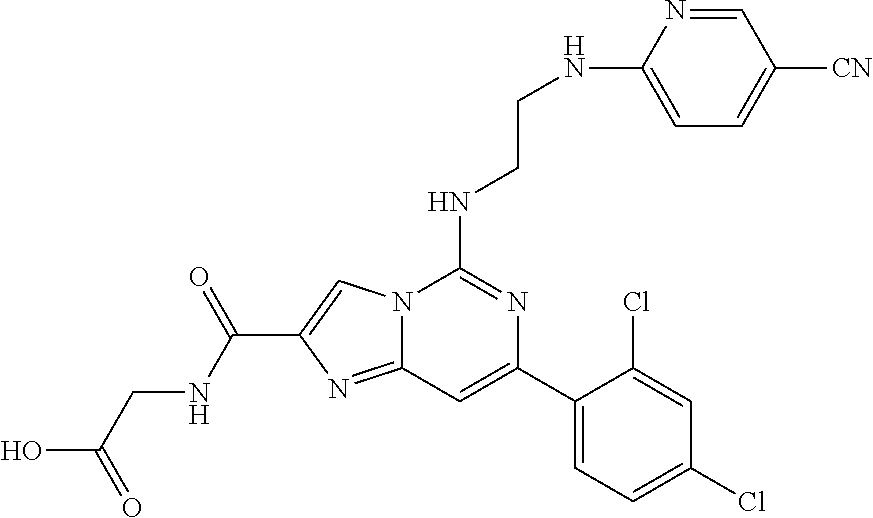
C12=NC(C(=O)NCC(O)=O)=CN1C(NCCNC1=CC=C([CN])C=N1)=NC(C1=CC=C(Cl)C=C1Cl)=C2
